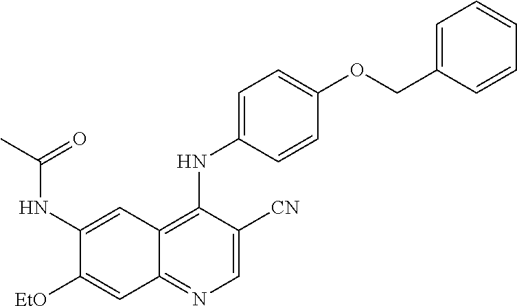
C1(NC(C)=O)=CC2=C(NC3=CC=C(OCC4=CC=CC=C4)C=C3)C([CN])=CN=C2C=C1[OEt]
